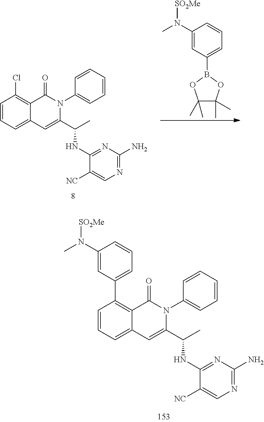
C1(N(C)[SO2Me])=CC(B2OC(C)(C)C(C)(C)O2)=CC=C1.C1=CC=C2C(=C1Cl)C(=O)N(C1=CC=CC=C1)C(C(C)NC1=NC(N)=NC=C1[NC])=C2.C1=CC=C2C(=C1C1=CC=CC(N(C)[SO2Me])=C1)C(=O)N(C1=CC=CC=C1)C(C(C)NC1=NC(N)=NC=C1[NC])=C2
